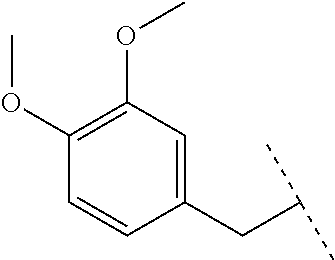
C1=CC(OC)=C(OC)C=C1CC(C)C
